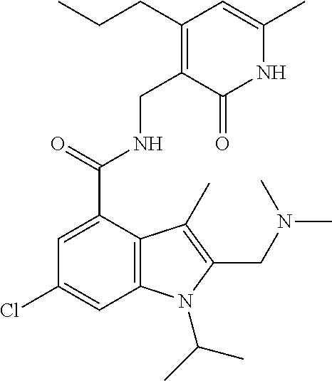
N(C(=O)C1=CC(Cl)=CC2=C1C(C)=C(CN(C)C)N2C(C)C)CC1=C(CCC)C=C(C)NC1=O
